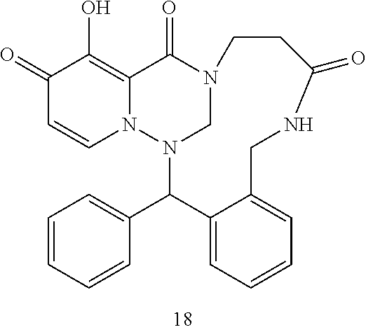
N12CN(C(C3=CC=CC=C3)C3=CC=CC=C3CNC(=O)CC1)N1C=CC(=O)C(O)=C1C2=O
